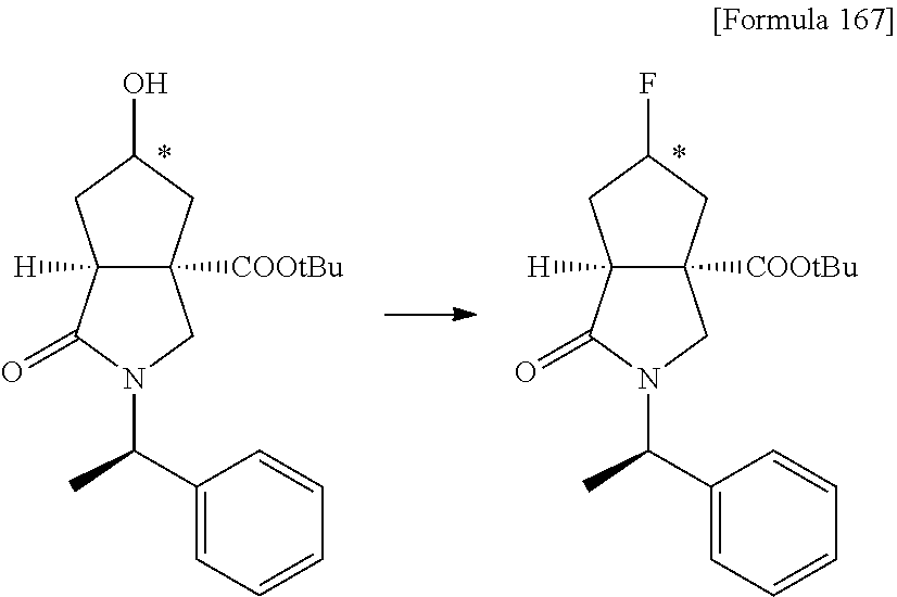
C1(C(C)N2CC3([COOtBu])C([H])(C2=O)CC(O)C3)=CC=CC=C1.C1(C(C)N2CC3([COOtBu])C([H])(C2=O)CC(F)C3)=CC=CC=C1
